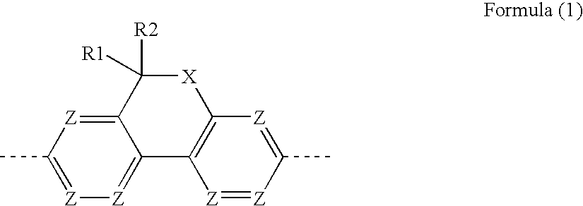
[X]1C([R2])([R1])C2=[Z]C(C)=[Z][Z]=C2C2=C1[Z]=C(C)[Z]=[Z]2
